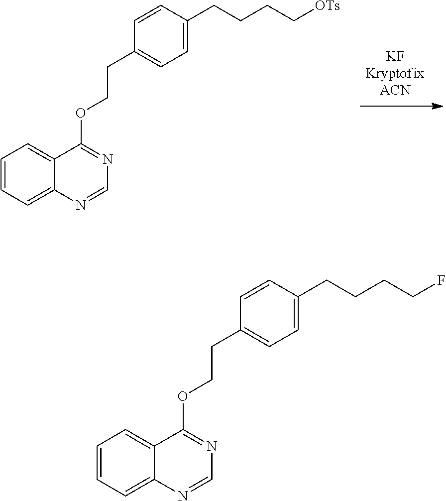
C1(CCOC2=NC=NC3=CC=CC=C32)=CC=C(CCCC[OTs])C=C1.C1(CCOC2=NC=NC3=CC=CC=C32)=CC=C(CCCCF)C=C1
